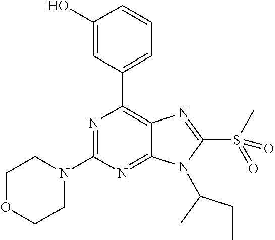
N1=C(N2CCOCC2)N=C2C(=C1C1=CC=CC(O)=C1)N=C(S(C)(=O)=O)N2C(CC)C
